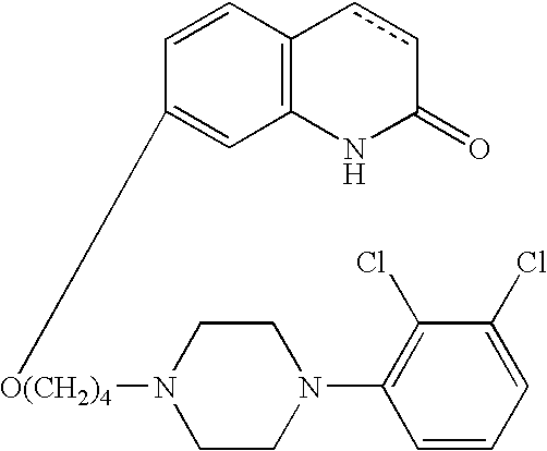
C1=CC2=C(C=C1[O(CH2)4]N1CCN(C3=C(Cl)C(Cl)=CC=C3)CC1)NC(=O)cc2
